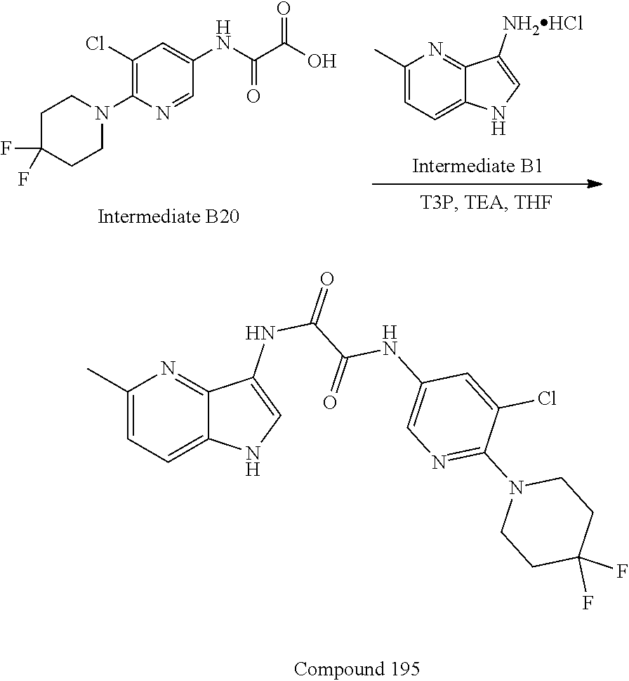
C1(N2CCC(F)(F)CC2)=NC=C(NC(C(NC2=CNC3=CC=C(C)N=C32)=O)=O)C=C1Cl.C12=CC=C(C)N=C1C([NH2HCl])=CN2.C1C(F)(F)CCN(C2=C(Cl)C=C(NC(=O)C(=O)O)C=N2)C1
